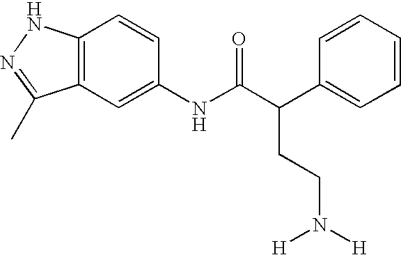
C12=C(C=C(NC(C(C3=CC=CC=C3)CCN([H])[H])=O)C=C1)C(C)=NN2
